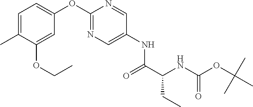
C1=C(C)C(OCC)=CC(OC2=NC=C(NC(C(NC(OC(C)(C)C)=O)CC)=O)C=N2)=C1
